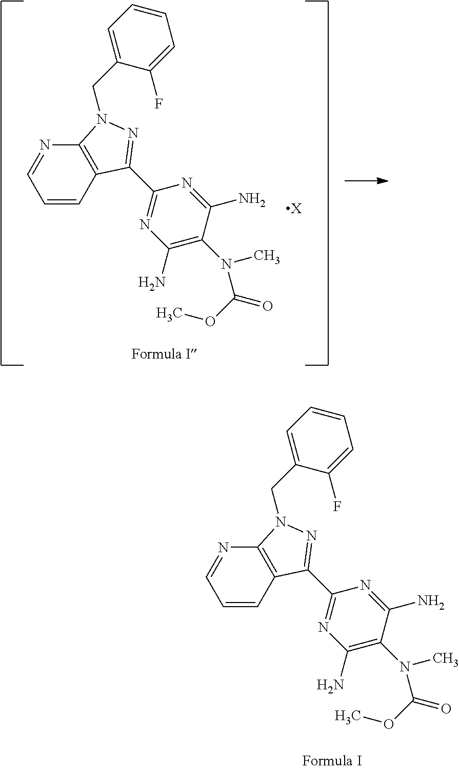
C1=CC2=C(N=C1)N(CC1=CC=CC=C1F)N=C2C1=NC(N)=C(N(C)C(OC)=O)C(N)=N1.[X].C1=CC2=C(N=C1)N(CC1=CC=CC=C1F)N=C2C1=NC(N)=C(N(C)C(OC)=O)C(N)=N1
